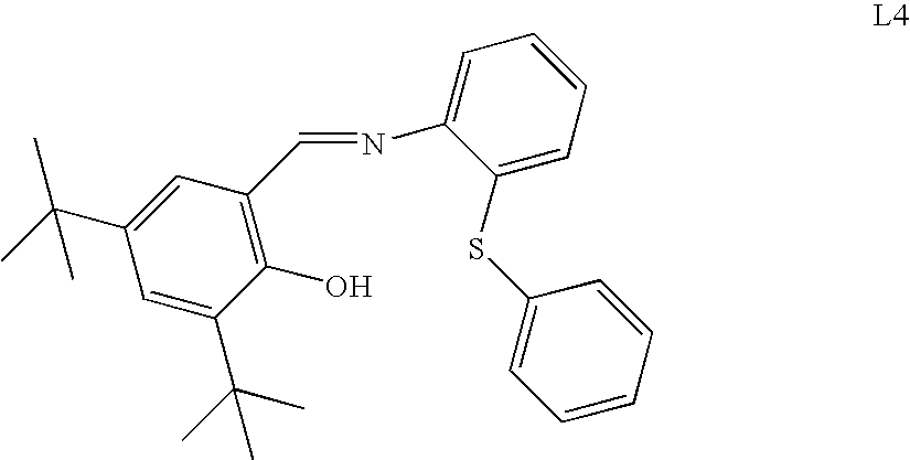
C1(C(C)(C)C)=CC(C=NC2=CC=CC=C2SC2=CC=CC=C2)=C(O)C(C(C)(C)C)=C1
